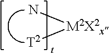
[T2][M2X2x]N
